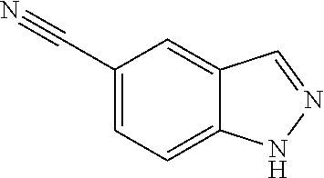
C1(C#N)=CC=C2C(=C1)C=NN2
